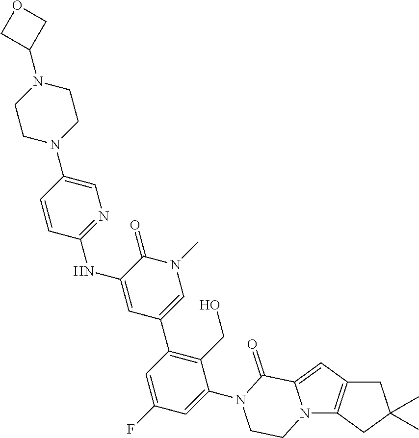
C12=C(N3C(=C1)C(=O)N(C1=CC(F)=CC(C4=CN(C)C(=O)C(NC5=NC=C(N6CCN(C7COC7)CC6)C=C5)=C4)=C1CO)CC3)CC(C)(C)C2
